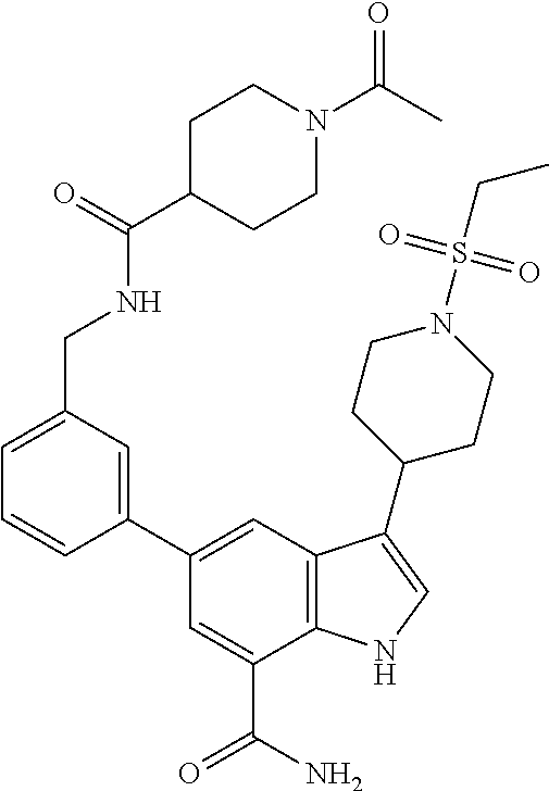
C1=C(C(N)=O)C2=C(C=C1C1=CC(CNC(C3CCN(C(C)=O)CC3)=O)=CC=C1)C(C1CCN(S(CC)(=O)=O)CC1)=CN2
